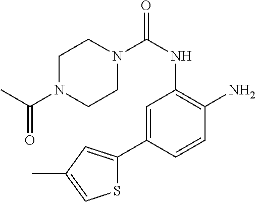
C1N(C(NC2=C(N)C=CC(C3=CC(C)=CS3)=C2)=O)CCN(C(C)=O)C1
